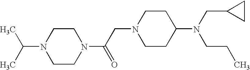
C1CN(C(CN2CCC(N(CC3CC3)CCC)CC2)=O)CCN1C(C)C
